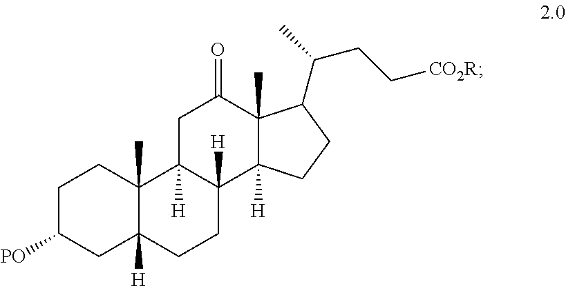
C1C([PO])CC2([H])C(C)(C1)C1([H])C([H])(CC2)C2([H])C(C)(C(=O)C1)C(C(C)CC[CO2R])CC2
